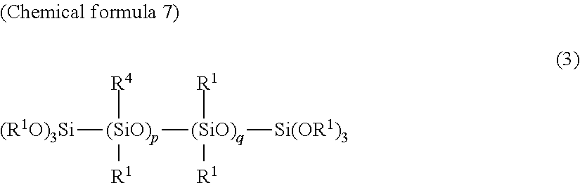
[(R1O)3Si][(SiO)p]([R4])([R1])[(SiO)q]([Si(OR1)3])([R1])[R1]
